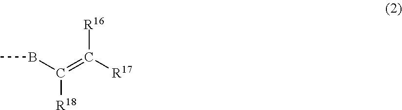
CBC(=C([R16])[R17])[R18]
